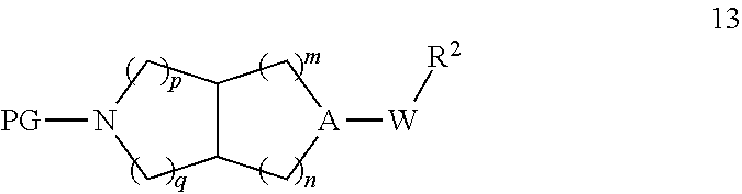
C12C(CN([PG])C1)C[A]([W][R2])C2
